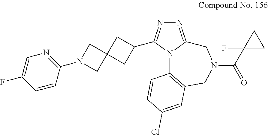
N1=C2N(C(C3CC4(C3)CN(C3=NC=C(F)C=C3)C4)=N1)C1=C(CN(C(C3(F)CC3)=O)C2)C=C(Cl)C=C1
